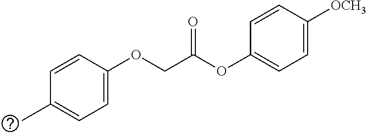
C1(OC(COC2=CC=C(C)C=C2)=O)=CC=C([OCH3])C=C1
